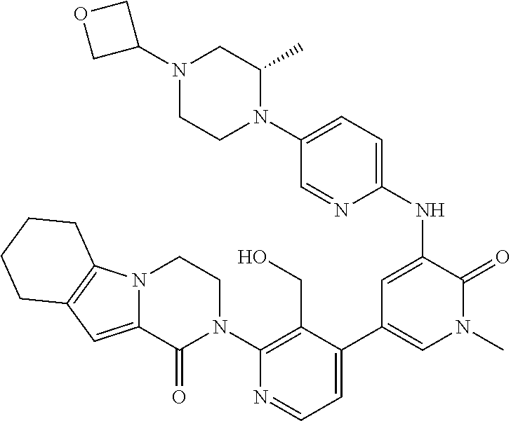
N12C(=CC3=C1CCCC3)C(=O)N(C1=C(CO)C(C3=CN(C)C(=O)C(NC4=CC=C(N5C(C)CN(C6COC6)CC5)C=N4)=C3)=CC=N1)CC2
